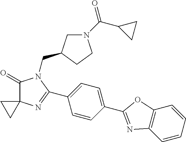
C1(=O)C2(N=C(C3=CC=C(C4=NC5=C(O4)C=CC=C5)C=C3)N1CC1CN(C(C3CC3)=O)CC1)CC2
